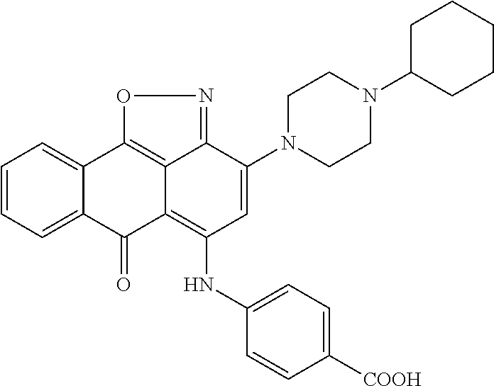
C1=CC=C2C(=C1)C1=C3C(=C(NC4=CC=C([COOH])C=C4)C=C(N4CCN(C5CCCCC5)CC4)C3=NO1)C2=O
